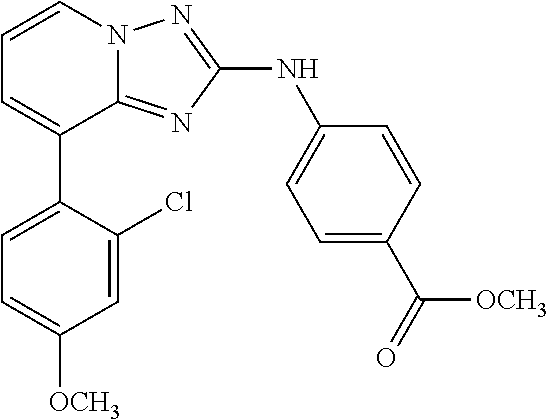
C1=C(C2=CC=CN3C2=NC(NC2=CC=C(C(=O)[OCH3])C=C2)=N3)C(Cl)=CC([OCH3])=C1
